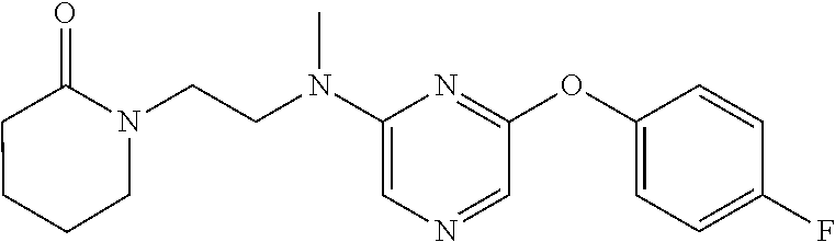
C1(N(CCN2C(=O)CCCC2)C)=CN=CC(OC2=CC=C(F)C=C2)=N1
